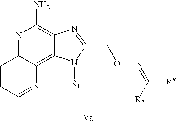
N1=C2C(=C3C(=C1N)N=C(CON=C([R])[R2])N3[R1])N=CC=C2
